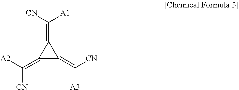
C1(=C([A2])[CN])C(=C([CN])[A3])C1=C([CN])[A1]
